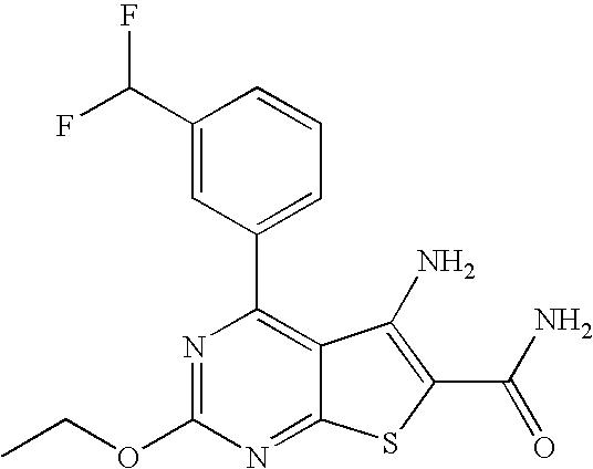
C1(C2=CC=CC(C(F)F)=C2)=C2C(=NC(OCC)=N1)SC(C(=O)N)=C2N
